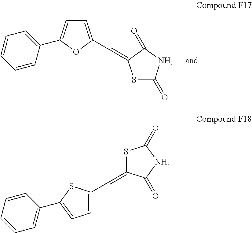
C1=C(C=C2SC(=O)[NH]C2=O)OC(C2=CC=CC=C2)=C1.C1=C(C=C2SC(=O)[NH]C2=O)SC(C2=CC=CC=C2)=C1
